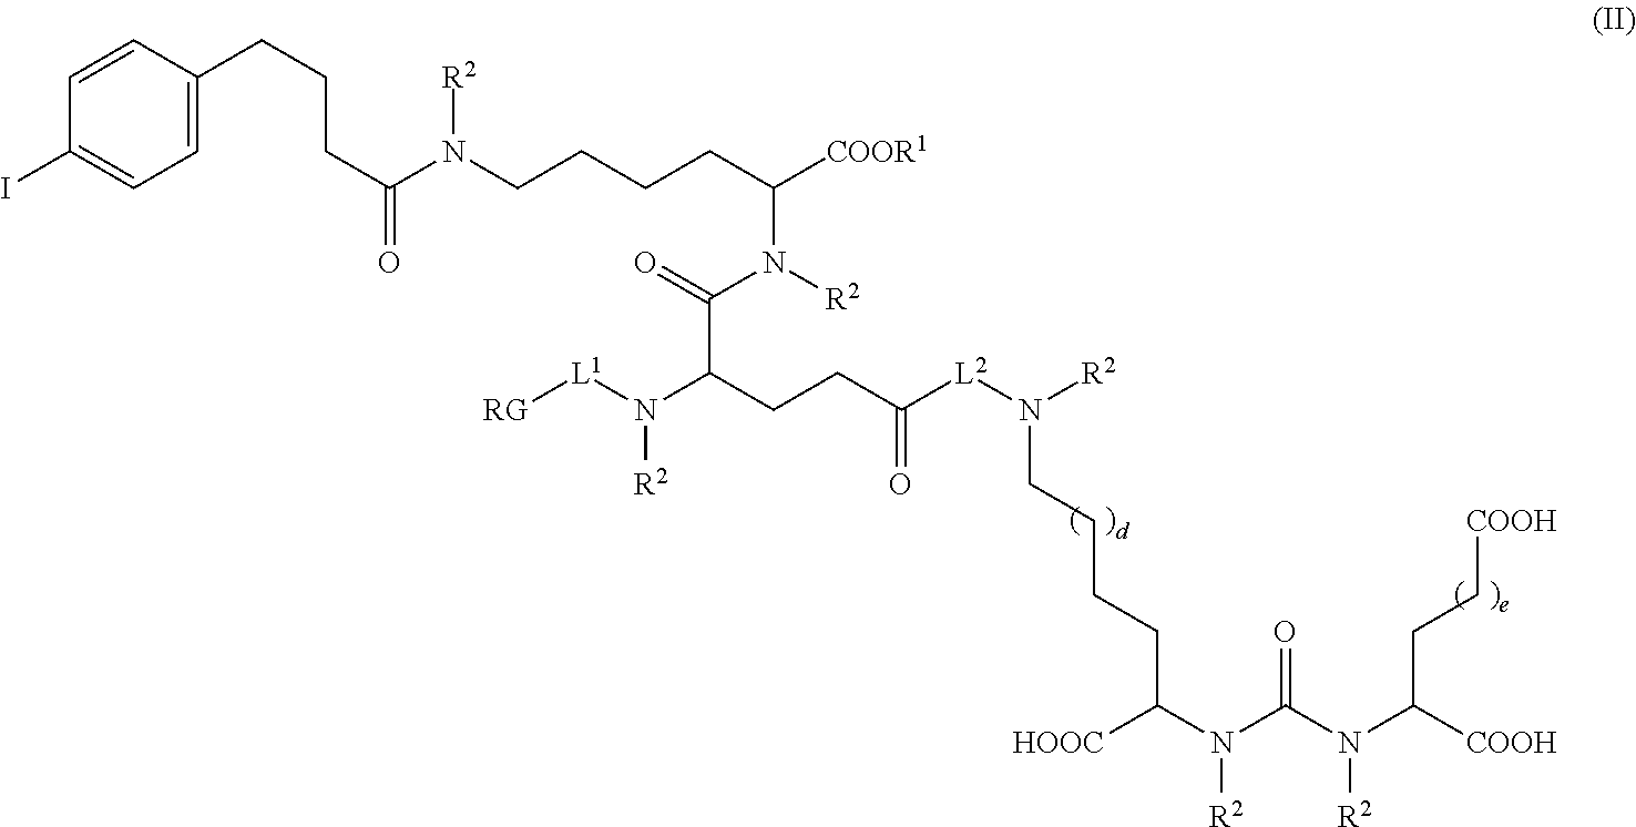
C1=CC(CCCC(N([R2])CCCCC(N(C(C(N([R2])[L1][RG])CCC(=O)[L2]N(CCCCC([HOOC])N([R2])C(N([R2])C(CC[COOH])[COOH])=O)[R2])=O)[R2])[COOR1])=O)=CC=C1I
